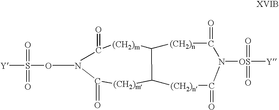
S([Y])(=O)(=O)ONC([(CH2)m]C1C([(CH2)m]C(C)=O)[(CH2)n]C(=O)N([OS](=O)(=O)[Y])C(=O)[(CH2)n]1)=O
